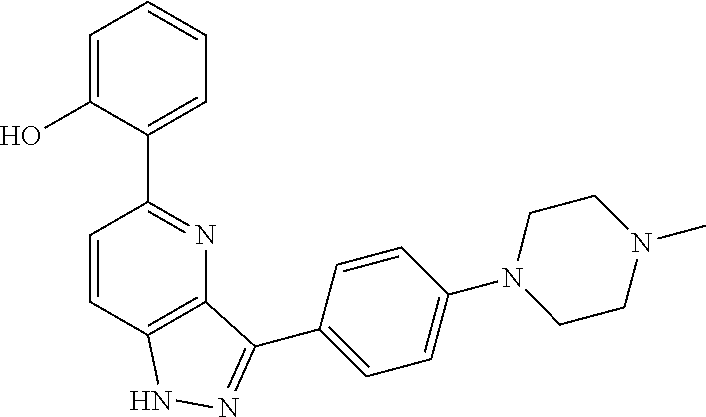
C1=C(O)C(C2=NC3=C(C=C2)NN=C3C2=CC=C(N3CCN(C)CC3)C=C2)=CC=C1
